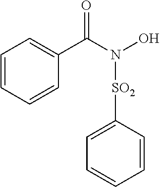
C1(C(N(O)[SO2]C2=CC=CC=C2)=O)=CC=CC=C1
